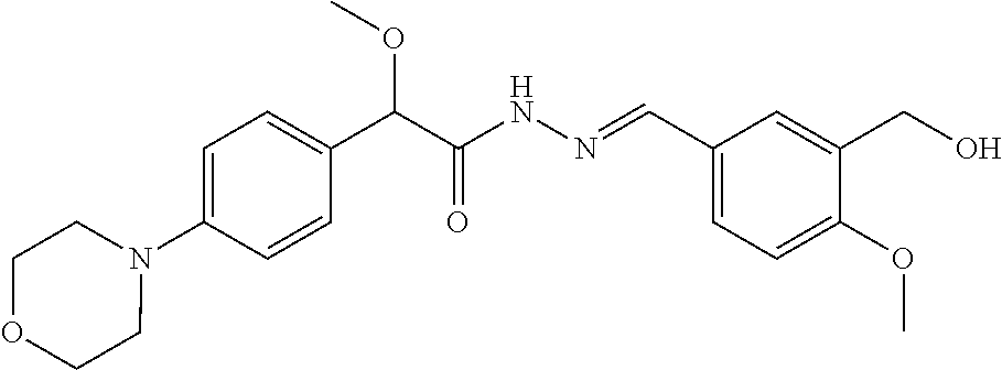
C1(N2CCOCC2)=CC=C(C(C(NN=CC2=CC=C(OC)C(CO)=C2)=O)OC)C=C1
